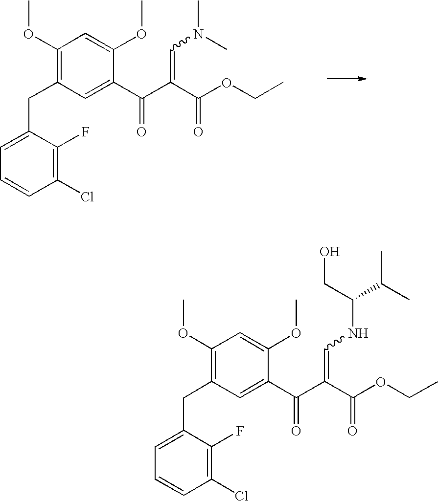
C1(OC)=C(CC2=CC=CC(Cl)=C2F)C=C(C(=O)C(C(OCC)=O)=CN(C)C)C(OC)=C1.C1(OC)=C(CC2=CC=CC(Cl)=C2F)C=C(C(=O)C(C(OCC)=O)=CNC(C(C)C)CO)C(OC)=C1
